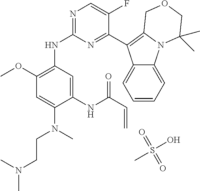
C1(C2=C3N(C4=CC=CC=C42)C(C)(C)COC3)=NC(NC2=C(OC)C=C(N(C)CCN(C)C)C(NC(C=C)=O)=C2)=NC=C1F.CS(O)(=O)=O
